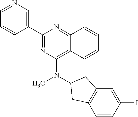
C1(C2=NC(N(C)C3CC4=C(C=CC(I)=C4)C3)=C3C(=N2)C=CC=C3)=CN=CC=C1
